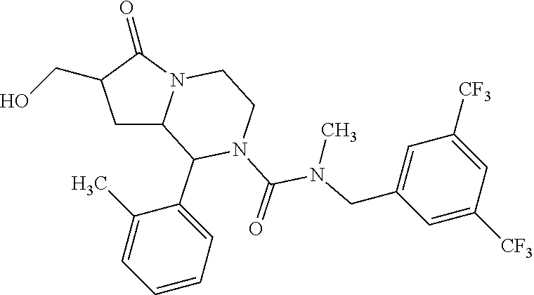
C1C2N(C(=O)C1CO)CCN(C(N(CC1=CC([CF3])=CC([CF3])=C1)C)=O)C2C1=CC=CC=C1C
